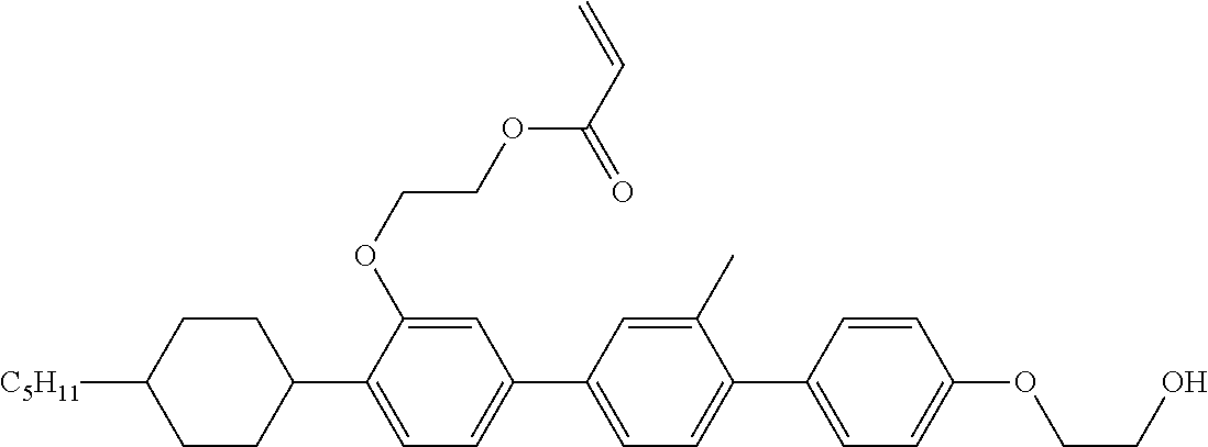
C1CC([C5H11])CCC1C1=CC=C(C2=CC=C(C3=CC=C(OCCO)C=C3)C(C)=C2)C=C1OCCOC(C=C)=O
